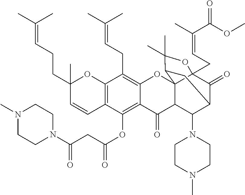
C12=C(C(OC(CC(N3CCN(C)CC3)=O)=O)=C3C(=C1CC=C(C)C)OC14C5(CC=C(C)C(OC)=O)C(=O)C(C(N6CCN(C)CC6)C1C3=O)CC4C(C)(C)O5)C=CC(CCC=C(C)C)(C)O2
